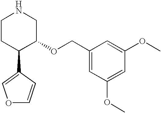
C1CC(C2=COC=C2)C(OCC2=CC(OC)=CC(OC)=C2)CN1
